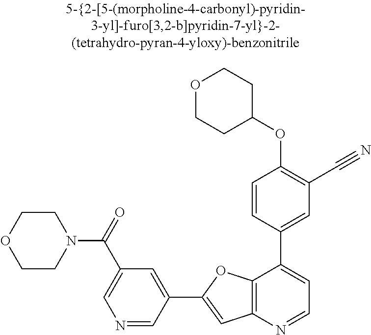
C1COCCN1C(=O)C1=CN=CC(C2=CC3=C(O2)C(C2=CC(C#N)=C(OC4CCOCC4)C=C2)=CC=N3)=C1
